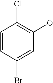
C1=CC(Br)=CC(O)=C1Cl
